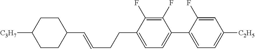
C1CC([C3H7])CCC1C=CCCC1=CC=C(C2=CC=C([C2H5])C=C2F)C(F)=C1F
